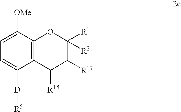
C1=C([D][R5])C2=C(C([OMe])=C1)OC([R1])([R2])C([R17])C2[R15]
